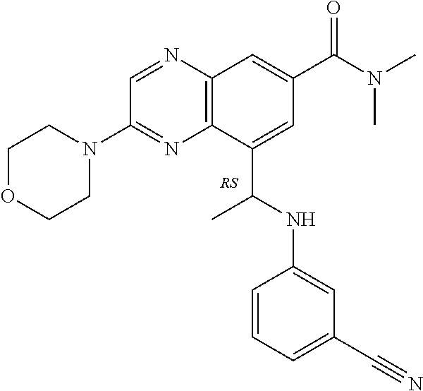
C12=C(N=CC(N3CCOCC3)=N1)C=C(C(N(C)C)=O)C=C2C(NC1=CC(C#N)=CC=C1)C
